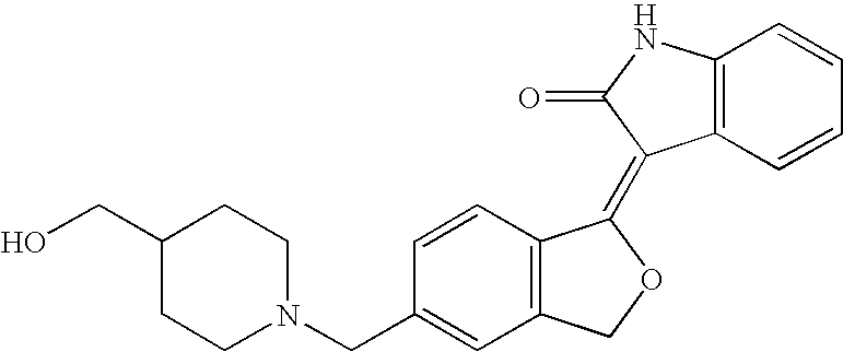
C1=CC(CN2CCC(CO)CC2)=CC2=C1C(=C1C3=C(C=CC=C3)NC1=O)OC2
